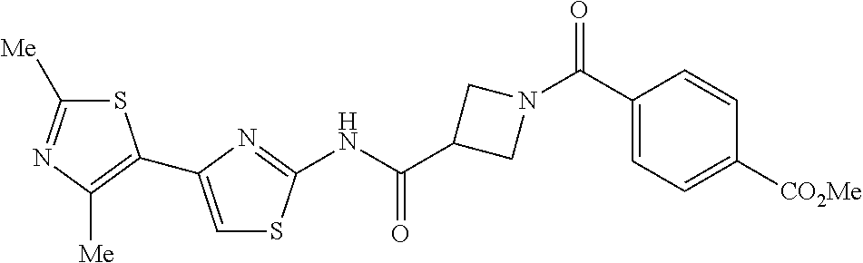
S1C([Me])=NC([Me])=C1C1=CSC(NC(C2CN(C(C3=CC=C([CO2Me])C=C3)=O)C2)=O)=N1
